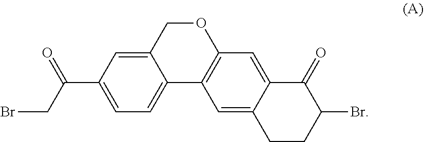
C12=CC=C(C(CBr)=O)C=C1COC1=C2C=C2C(=C1)C(=O)C(Br)CC2
